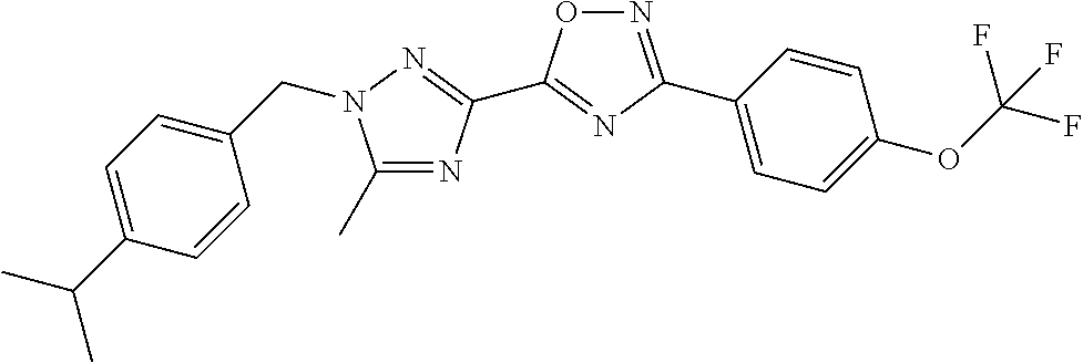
C1(C)=NC(C2=NC(C3=CC=C(OC(F)(F)F)C=C3)=NO2)=NN1CC1=CC=C(C(C)C)C=C1
